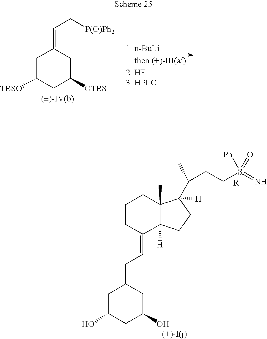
C1C([TBSO])CC([OTBS])CC1=CC[P(O)Ph2].C1CC(=CC=C2CC(O)CC(O)C2)C2([H])C(C)(C1)C(C(C)CCS(=N)([Ph])=O)([H])CC2.[R]
